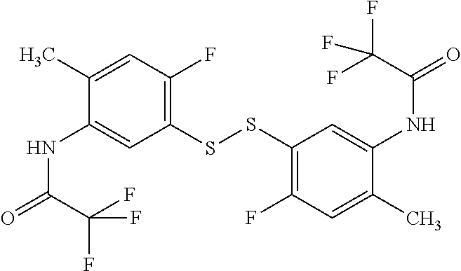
C1(SSC2=C(F)C=C(C)C(NC(=O)C(F)(F)F)=C2)=C(F)C=C(C)C(NC(=O)C(F)(F)F)=C1
